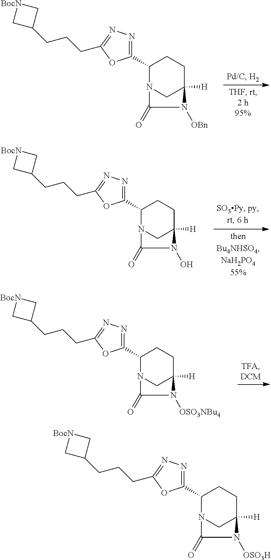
C1(C2=NN=C(CCCC3C[BocN]C3)O2)N2CC([H])(CC1)N([OBn])C2=O.C1(C2=NN=C(CCCC3C[BocN]C3)O2)N2CC([H])(CC1)N(O)C2=O.C1(C2=NN=C(CCCC3C[BocN]C3)O2)N2CC([H])(CC1)N([OSO3NBu4])C2=O.C1(C2=NN=C(CCCC3C[BocN]C3)O2)N2CC([H])(CC1)N([OSO3H])C2=O
